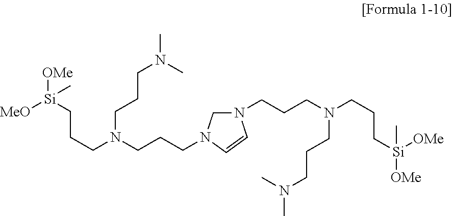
C(CN(CCCN1CN(CCCN(CCC[Si]([OMe])(C)[OMe])CCCN(C)C)C=C1)CCCN(C)C)C[Si]([MeO])(C)[OMe]
